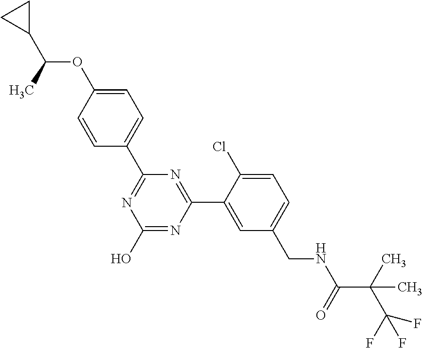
N1=C(C2=CC=C(OC(C3CC3)C)C=C2)N=C(C2=CC(CNC(C(C(F)(F)F)(C)C)=O)=CC=C2Cl)N=C1O
